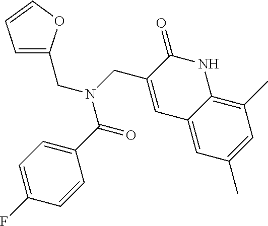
C1=C(CN(C(C2=CC=C(F)C=C2)=O)CC2=CC3=CC(C)=CC(C)=C3NC2=O)OC=C1
